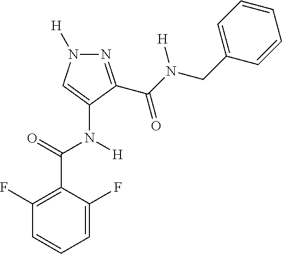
N1=C(C(N([H])CC2=CC=CC=C2)=O)C(N([H])C(C2=C(F)C=CC=C2F)=O)=CN1[H]
